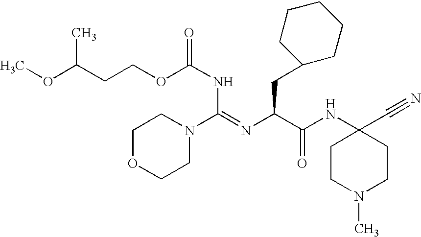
C1OCCN(C(=NC(C(NC2(C#N)CCN(C)CC2)=O)CC2CCCCC2)NC(OCCC(OC)C)=O)C1
